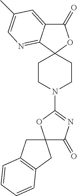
C1(=O)C2=CC(C)=CN=C2C2(O1)CCN(C1=NC(=O)C3(O1)CC1=C(C3)C=CC=C1)CC2
